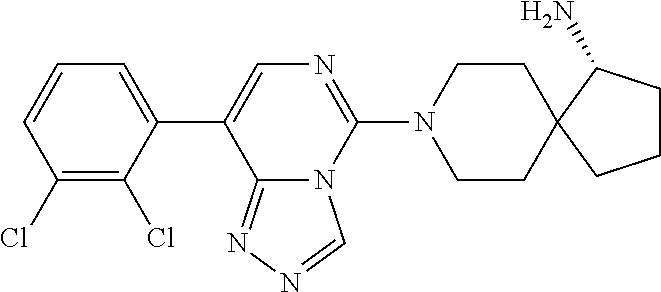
C1(C2=CN=C(N3CCC4(CC3)C(N)CCC4)N3C2=NN=C3)=CC=CC(Cl)=C1Cl
